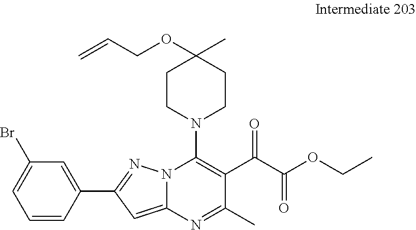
C1=CC(C2=NN3C(=C2)N=C(C)C(C(C(OCC)=O)=O)=C3N2CCC(OCC=C)(C)CC2)=CC(Br)=C1
